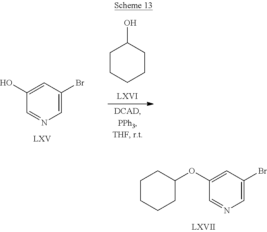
C1=C(Br)C=C(O)C=N1.C1CCCCC1O.C1=C(Br)C=C(OC2CCCCC2)C=N1
